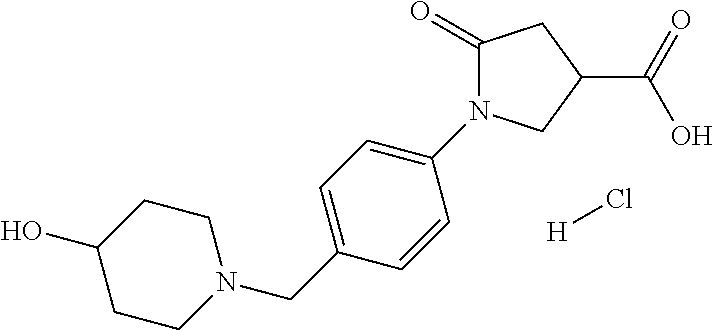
C1(=O)N(C2=CC=C(CN3CCC(O)CC3)C=C2)CC(C(=O)O)C1.[H]Cl
